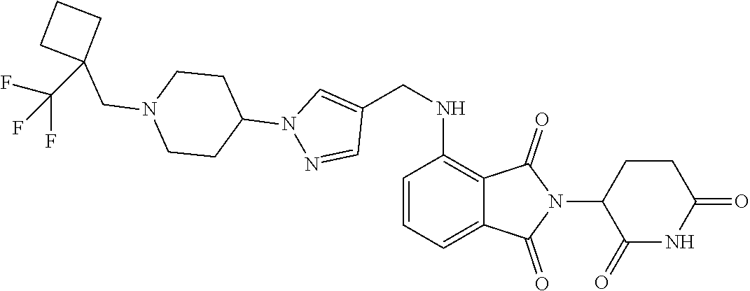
C12=CC=CC(NCC3=CN(C4CCN(CC5(C(F)(F)F)CCC5)CC4)N=C3)=C1C(=O)N(C1C(=O)NC(=O)CC1)C2=O
